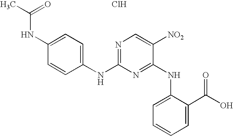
N1=C(NC2=CC=C(NC(C)=O)C=C2)N=C(NC2=CC=CC=C2C(O)=O)C([NO2])=C1.Cl
